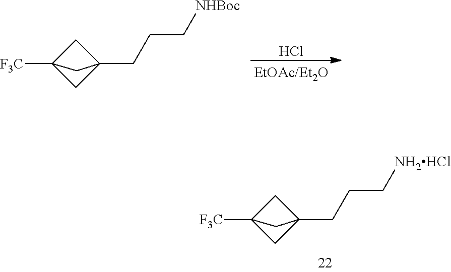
C1C2([F3C])CC1(CCC[NH2HCl])C2.C1C2([F3C])CC1(CCC[NHBoc])C2.Cl
